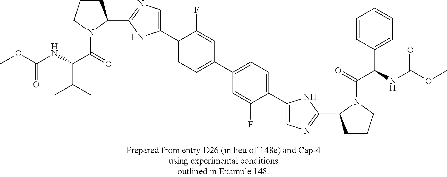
C(=O)(OC)NC(C(N1C(C2=NC=C(C3=CC=C(C4=CC=C(C5=CN=C(C6CCCN6C(=O)C(NC(OC)=O)C6=CC=CC=C6)N5)C(F)=C4)C=C3F)N2)CCC1)=O)C(C)C
